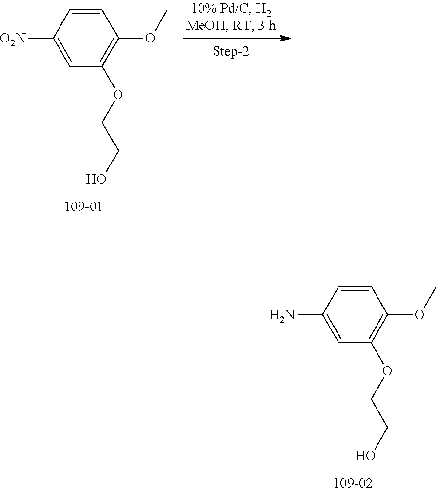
C1=CC([O2N])=CC(OCCO)=C1OC.C1=CC(N)=CC(OCCO)=C1OC
